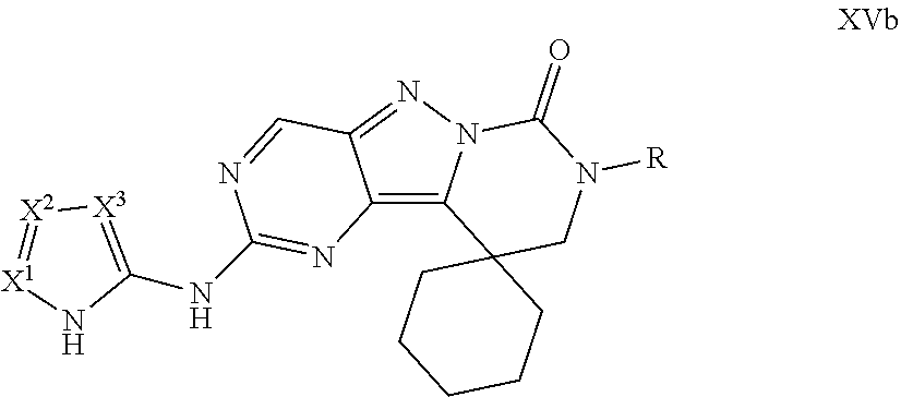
C12=C3N(N=C1C=NC(NC1=[X3][X2]=[X1]N1)=N2)C(=O)N([R])CC31CCCCC1
